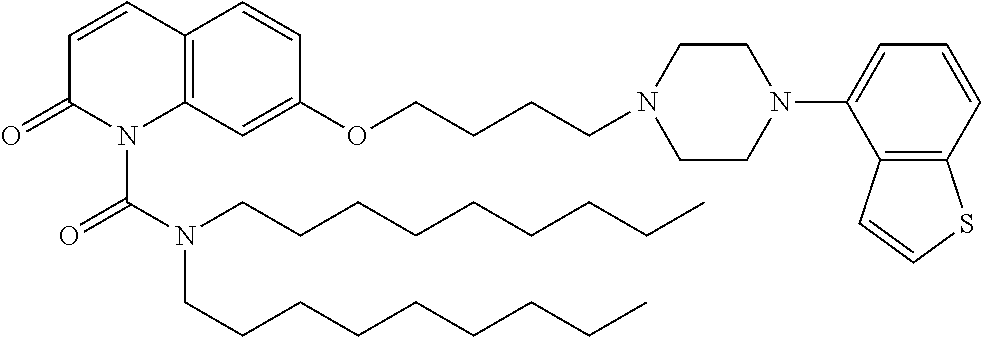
C12=C(C=C(OCCCCN3CCN(C4=CC=CC5=C4C=CS5)CC3)C=C1)N(C(N(CCCCCCCCC)CCCCCCCCC)=O)C(=O)C=C2
